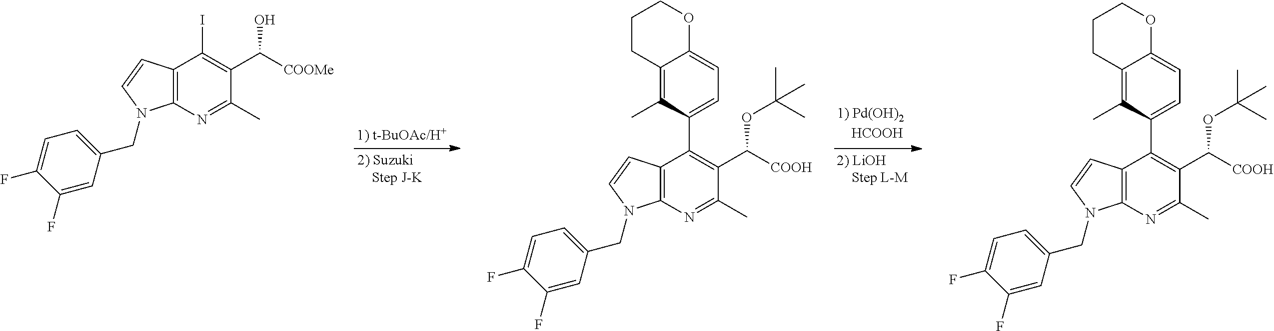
C12=C(N=C(C)C(C([COOMe])O)=C1I)N(CC1=CC=C(F)C(F)=C1)C=C2.C12=C(N=C(C)C(C([COOH])OC(C)(C)C)=C1C1=CC=C3C(=C1C)CCCO3)N(CC1=CC=C(F)C(F)=C1)C=C2.C12=C(N=C(C)C(C([COOH])OC(C)(C)C)=C1C1=CC=C3C(=C1C)CCCO3)N(CC1=CC=C(F)C(F)=C1)C=C2
